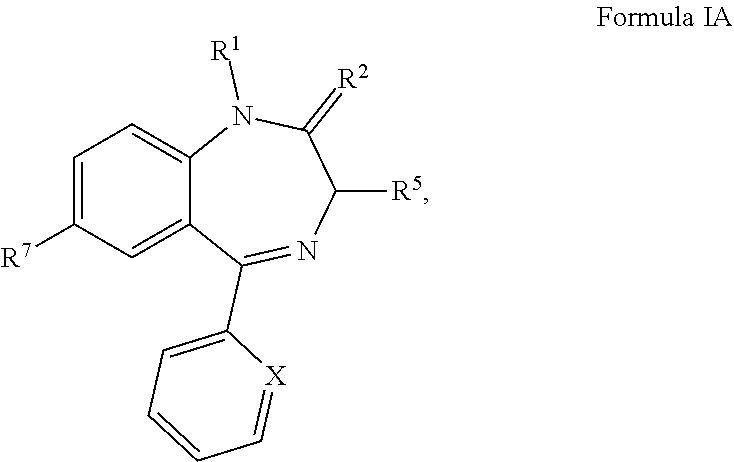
C1=C([R7])C=C2C(=C1)N([R1])C(=[R2])C([R5])N=C2C1=CC=CC=[X]1
